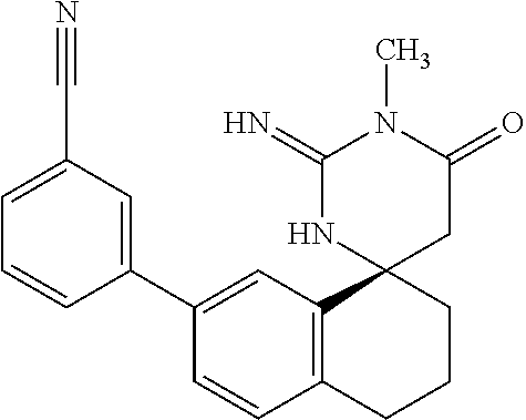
C1=C(C2=CC(C#N)=CC=C2)C=CC2=C1C1(CCC2)CC(=O)N(C)C(=N)N1
